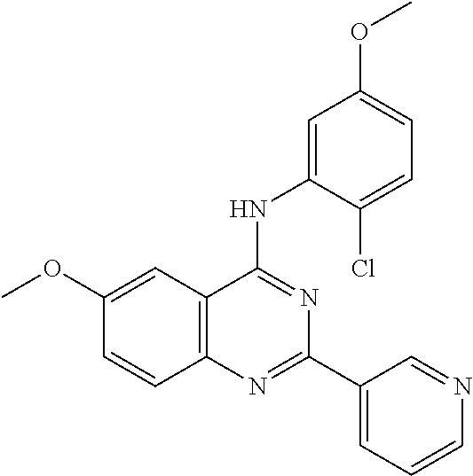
C1(OC)=CC2=C(C=C1)N=C(C1=CC=CN=C1)N=C2NC1=CC(OC)=CC=C1Cl
